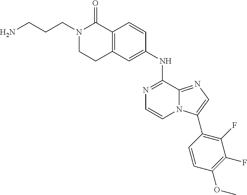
C12=C(C=C(NC3=NC=CN4C3=NC=C4C3=C(F)C(F)=C(OC)C=C3)C=C1)CCN(CCCN)C2=O
